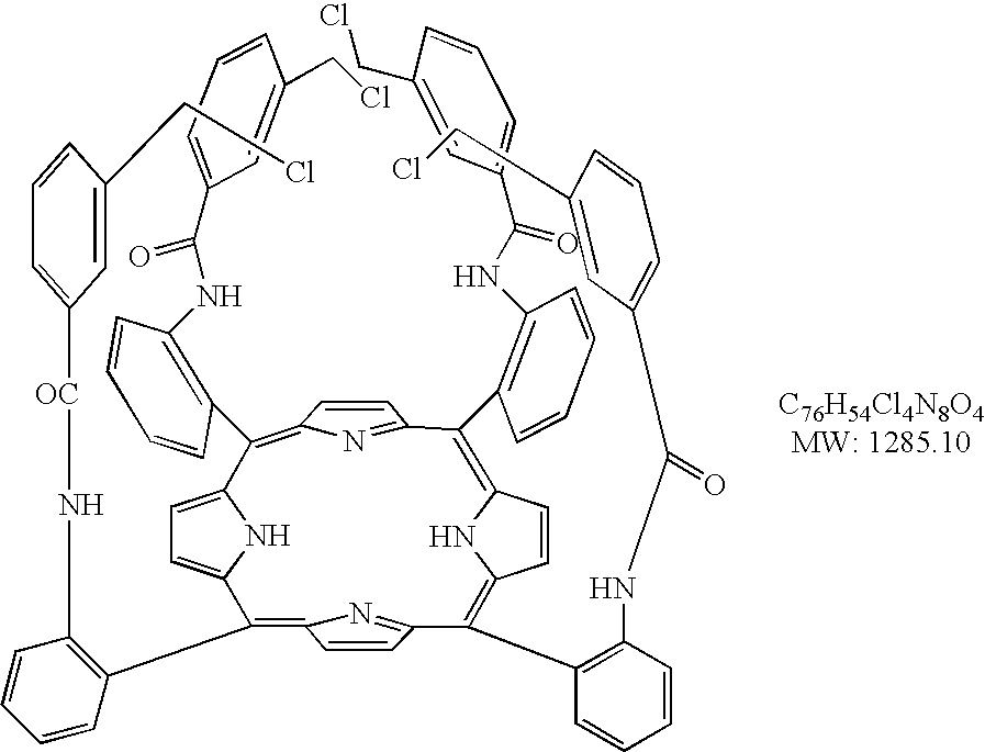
C1=CC(CCl)=CC([OC]NC2=C(C3=C4C=CC(=N4)C(C4=C(NC(C5=CC=CC(CCl)=C5)=O)C=CC=C4)=C4C=CC(=C(C5=C(NC(C6=CC=CC(CCl)=C6)=O)C=CC=C5)C5=NC(=C(C6=C(NC(C7=CC=CC(CCl)=C7)=O)C=CC=C6)C6=CC=C3N6)C=C5)N4)C=CC=C2)=C1
